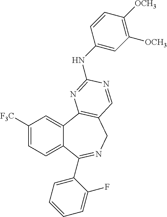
C1([F3C])=CC=C2C(=C1)C1=C(CN=C2C2=CC=CC=C2F)C=NC(NC2=CC([OCH3])=C([OCH3])C=C2)=N1
